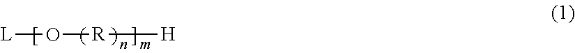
[L]O[R][H]
